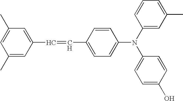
C1(C=CC2=CC(C)=CC(C)=C2)=CC=C(N(C2=CC(C)=CC=C2)C2=CC=C(O)C=C2)C=C1
